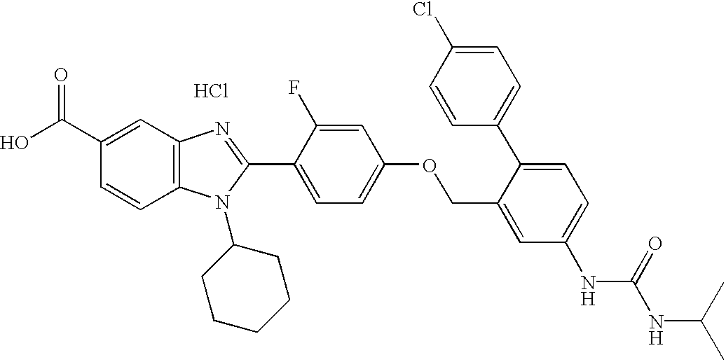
OC(C1=CC2=C(C=C1)N(C1CCCCC1)C(C1=CC=C(OCC3=CC(NC(NC(C)C)=O)=CC=C3C3=CC=C(Cl)C=C3)C=C1F)=N2)=O.Cl
